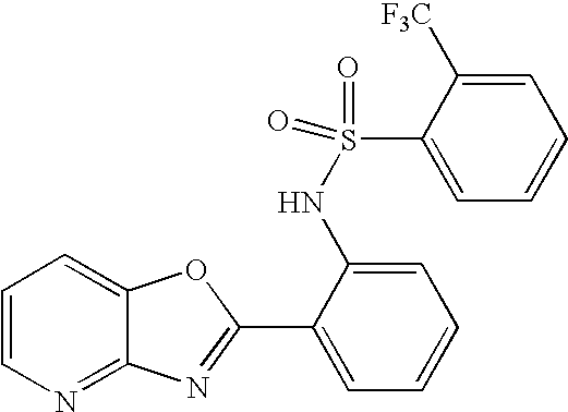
C12=NC=CC=C1OC(C1=CC=CC=C1NS(=O)(C1=CC=CC=C1[F3C])=O)=N2
